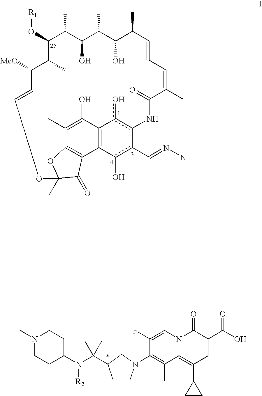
O(C1C(C)C(O)C(C)C(O)C(C)C=CC=C(C)C(=O)Nc2c(o)C3=C(c(o)c2C=NN)C2=C(C(C)=C3O)OC(C)(C2=O)OC=CC([MeO])C1C)[R1].N1(C)CCC(N(C2(C3CCN(C4=C(C)C5=C(C6CC6)C=C(C(=O)O)C(=O)N5C=C4F)C3)CC2)[R2])CC1
